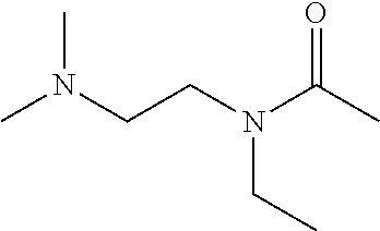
CN(CCN(C(C)=O)CC)C
